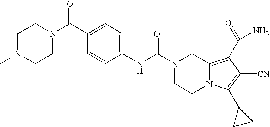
C1(C(N2CCN(C)CC2)=O)=CC=C(NC(N2CCN3C(=C(C(N)=O)C([CN])=C3C3CC3)C2)=O)C=C1
